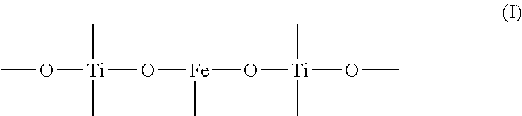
CO[Ti](O[Fe](O[Ti](OC)(C)C)C)(C)C
